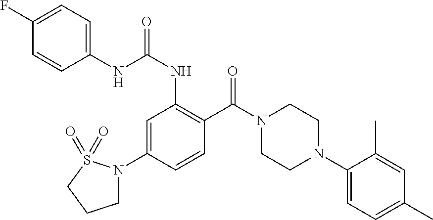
C1=C(N2CCCS2(=O)=O)C=CC(C(N2CCN(C3=CC=C(C)C=C3C)CC2)=O)=C1NC(=O)NC1=CC=C(F)C=C1
